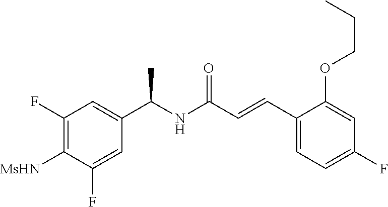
C1=C(F)C([MsHN])=C(F)C=C1C(NC(C=CC1=CC=C(F)C=C1OCCC)=O)C
